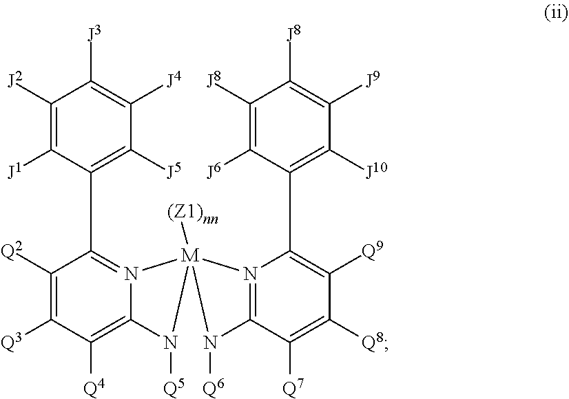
C1([Q2])=C([Q3])C([Q4])=C2N([Q5])[M]3([(Z1)nn])(N([Q6])C4=N3C(C3=C([J10])C([J9])=C([J8])C([J8])=C3[J6])=C([Q9])C([Q8])=C4[Q7])N2=C1C1=C([J5])C([J4])=C([J3])C([J2])=C1[J1]
